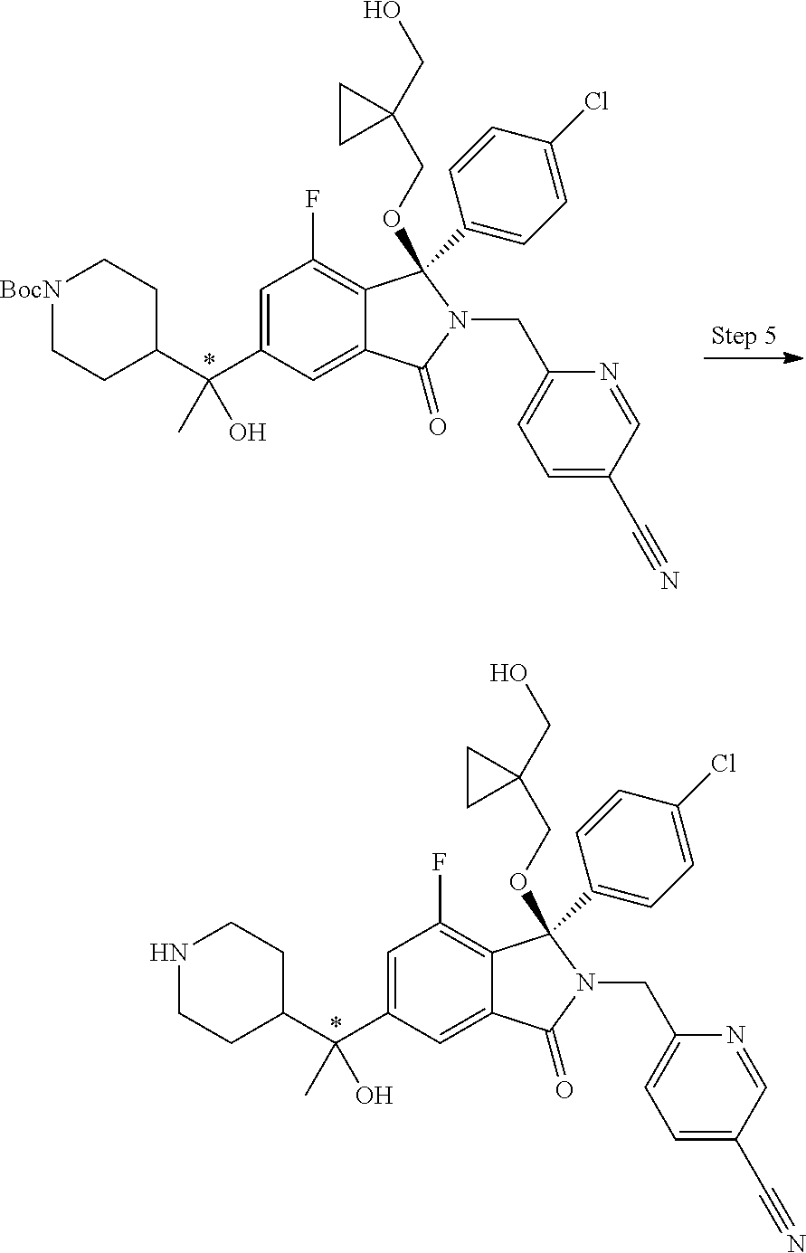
C1=C(C(C2CC[BocN]CC2)(C)O)C=C2C(=C1F)C(C1=CC=C(Cl)C=C1)(OCC1(CO)CC1)N(CC1=CC=C(C#N)C=N1)C2=O.C1=C(C(C2CCNCC2)(C)O)C=C2C(=C1F)C(C1=CC=C(Cl)C=C1)(OCC1(CO)CC1)N(CC1=CC=C(C#N)C=N1)C2=O
